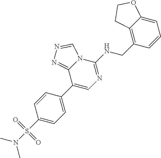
C1(S(N(C)C)(=O)=O)=CC=C(C2=CN=C(NCC3=C4C(=CC=C3)OCC4)N3C2=NN=C3)C=C1
